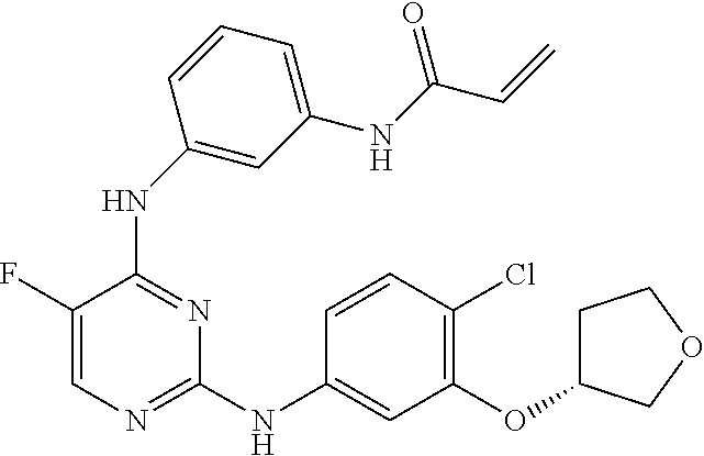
C1=C(F)C(NC2=CC(NC(C=C)=O)=CC=C2)=NC(NC2=CC(OC3CCOC3)=C(Cl)C=C2)=N1
